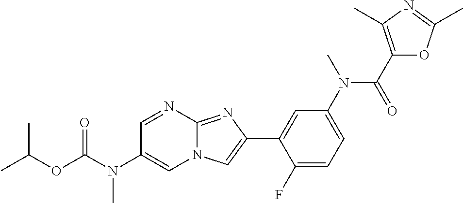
C1=NC2=NC(C3=CC(N(C(C4=C(C)N=C(C)O4)=O)C)=CC=C3F)=CN2C=C1N(C(OC(C)C)=O)C
